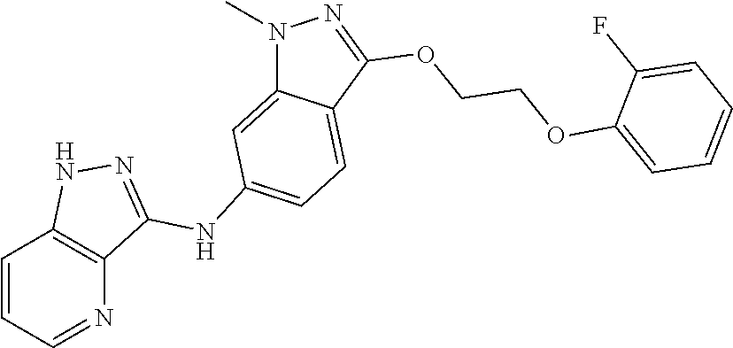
C1=CC=NC2=C1NN=C2NC1=CC=C2C(=C1)N(C)N=C2OCCOC1=CC=CC=C1F
